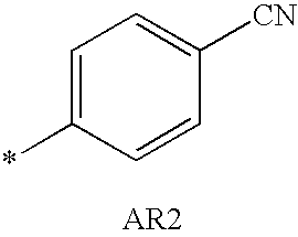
C1=C(*)C=CC([CN])=C1
